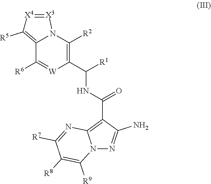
C1([R6])=[W]C(C(NC(C2=C3N(N=C2N)C([R9])=C([R8])C([R7])=N3)=O)[R1])=C([R2])N2[X3]=[X4]C([R5])=C12
